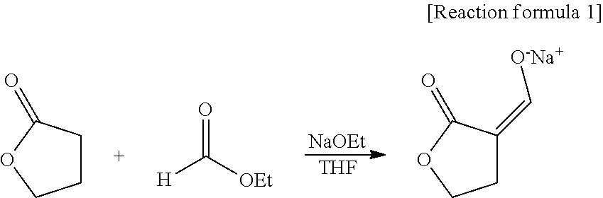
[NaOEt].[THF].C1CC(=O)OC1.O=C([H])[OEt].C1C(=C[O-Na+])C(=O)OC1
